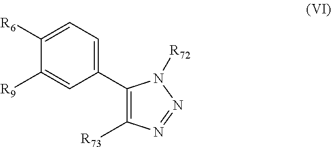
C1(C2=CC=C([R6])C([R9])=C2)=C([R73])N=NN1[R72]
